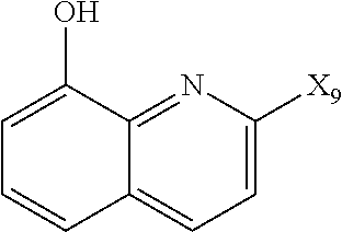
C12=NC([X9])=CC=C1C=CC=C2O
